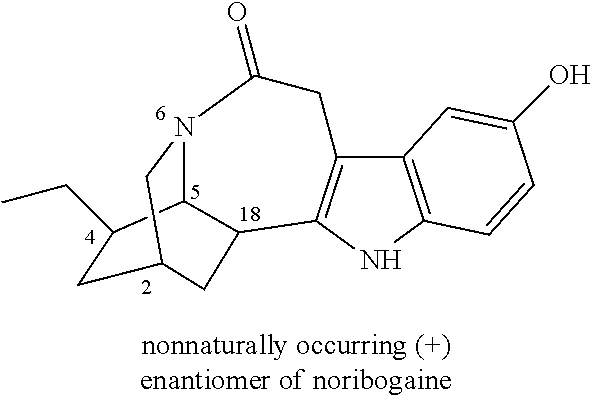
C1C(CC)C2N3CC1CC2C1=C(CC3=O)C2=C(N1)C=CC(O)=C2
